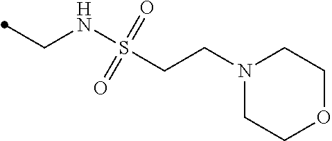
C(NS(CCN1CCOCC1)(=O)=O)C
